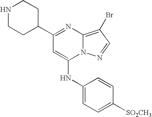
C1(C2=NC3=C(Br)C=NN3C(NC3=CC=C([SO2CH3])C=C3)=C2)CCNCC1
